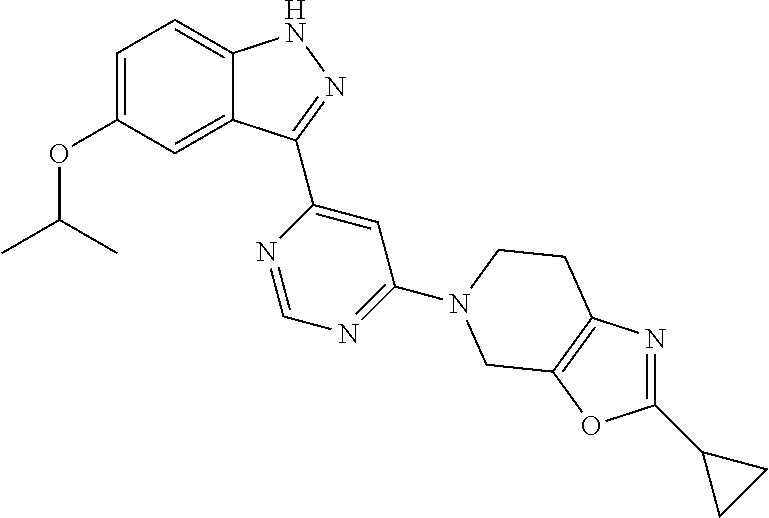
C12=CC(OC(C)C)=CC=C1NN=C2C1=CC(N2CCC3=C(OC(C4CC4)=N3)C2)=NC=N1
